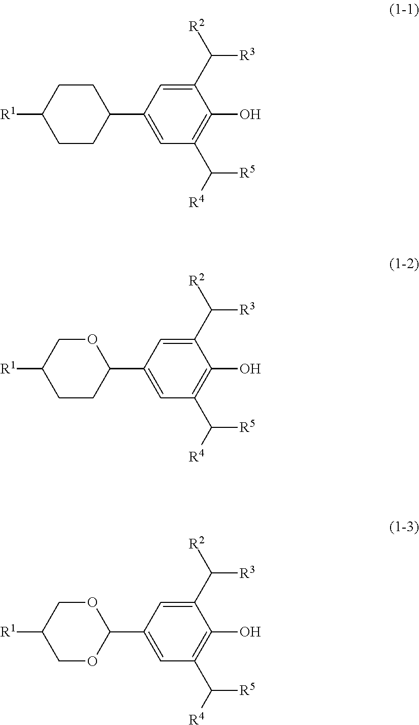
C1(C2CCC([R1])CC2)=CC(C([R4])[R5])=C(O)C(C([R2])[R3])=C1.C1(C2OCC([R1])CC2)=CC(C([R4])[R5])=C(O)C(C([R2])[R3])=C1.C1(C2OCC([R1])CO2)=CC(C([R4])[R5])=C(O)C(C([R2])[R3])=C1
